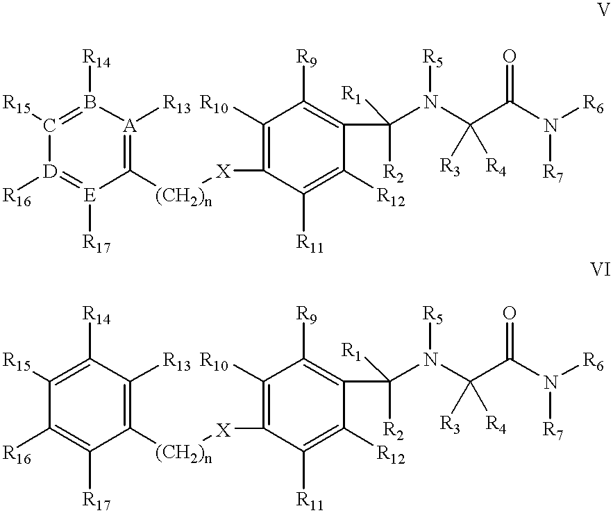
C1(C(N(C(C(N([R6])[R7])=O)([R3])[R4])[R5])([R2])[R1])=C([R9])C([R10])=C([X][(CH2)n]C2=C([R13])C([R14])=C([R15])C([R16])=C2[R17])C([R11])=C1[R12].C1(C(N(C(C(N([R6])[R7])=O)([R3])[R4])[R5])([R2])[R1])=C([R9])C([R10])=C([X][(CH2)n]C2=[A]([R13])B([R14])=C([R15])[D]([R16])=[E]2[R17])C([R11])=C1[R12]
